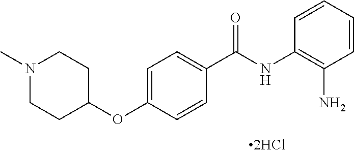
C1=CC=CC(N)=C1NC(C1=CC=C(OC2CCN(C)CC2)C=C1)=O
